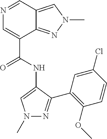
N1=CC2=CN(C)N=C2C(C(NC2=CN(C)N=C2C2=C(OC)C=CC(Cl)=C2)=O)=C1
